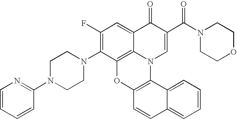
C1=CC=CC(N2CCN(C3=C(F)C=C4C5=C3OC3=C(N5C=C(C(N5CCOCC5)=O)C4=O)C4=CC=CC=C4C=C3)CC2)=N1
